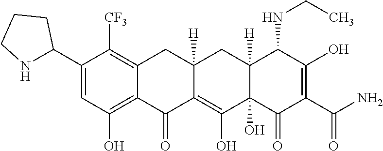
C1(C2NCCC2)=CC(O)=C2C(=C1[CF3])CC1([H])CC3([H])C(NCC)C(O)=C(C(=O)N)C(=O)C3(O)C(O)=C1C2=O
